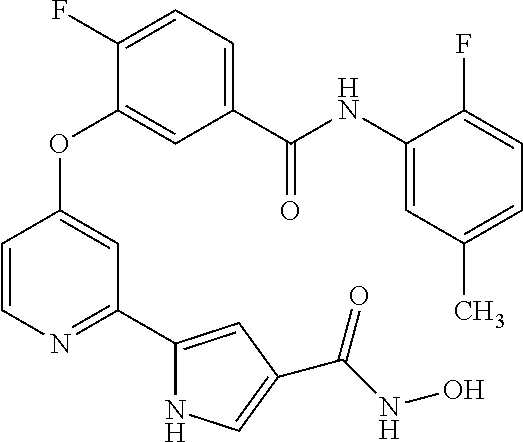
C1(C(NC2=CC(C)=CC=C2F)=O)=CC=C(F)C(OC2=CC(C3=CC(C(=O)NO)=CN3)=NC=C2)=C1
